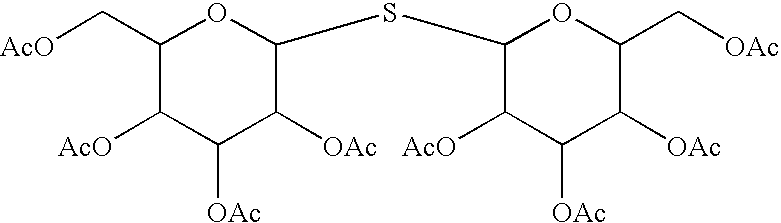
C1(C[AcO])C([AcO])C([OAc])C([OAc])C(SC2C([AcO])C([OAc])C([OAc])C(C[OAc])O2)O1
